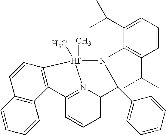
C1=C2N3=C(C=C1)C1=C([Hf]3(C)(C)N(C3=C(C(C)C)C=CC=C3C(C)C)C2C2=CC=CC=C2)C=CC2=C1C=CC=C2
